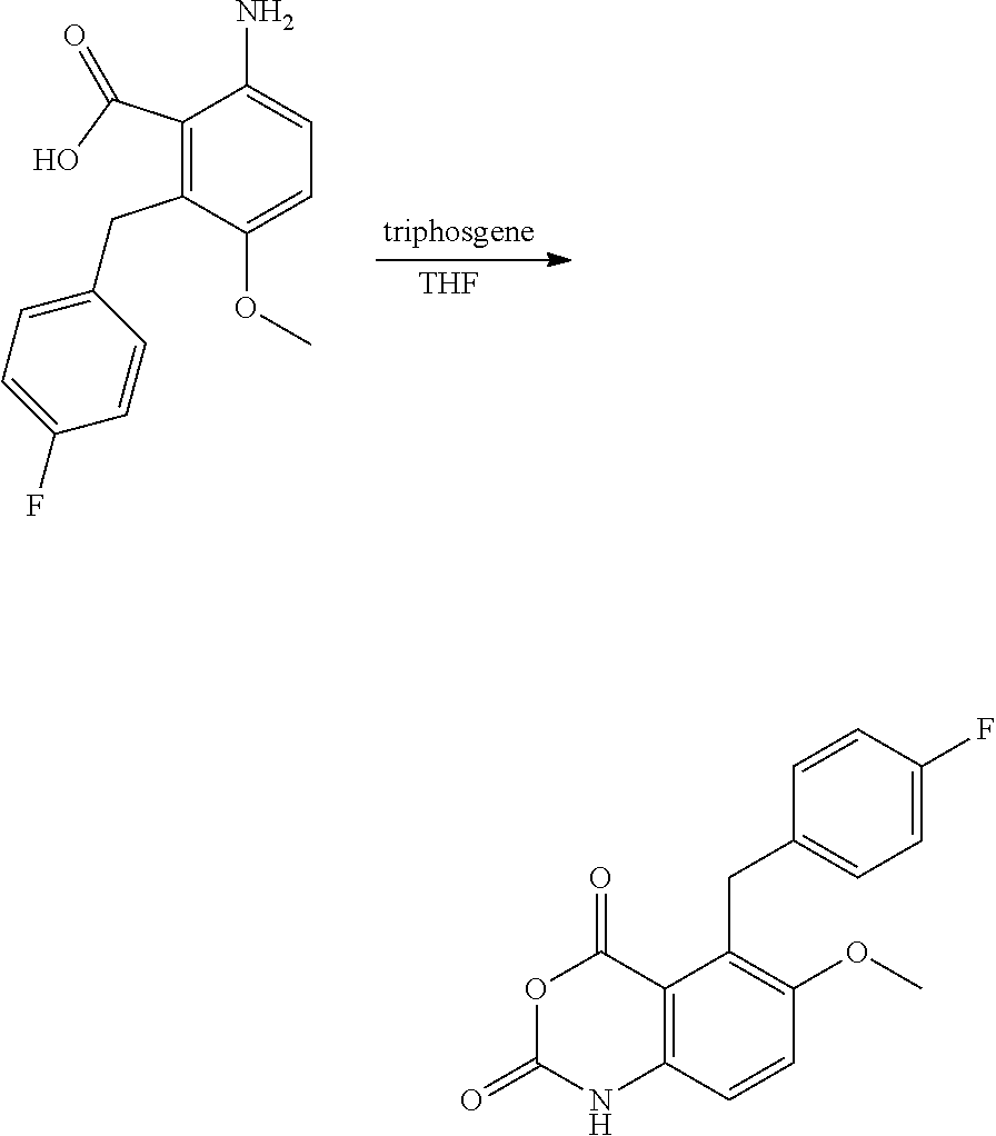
C1(C(O)=O)=C(CC2=CC=C(F)C=C2)C(OC)=CC=C1N.[THF].C12=C(C=CC(OC)=C1CC1=CC=C(F)C=C1)NC(=O)OC2=O
